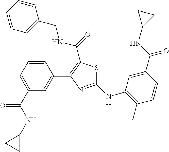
C1(NC2=C(C)C=CC(C(NC3CC3)=O)=C2)=NC(C2=CC(C(NC3CC3)=O)=CC=C2)=C(C(=O)NCC2=CC=CC=C2)S1
